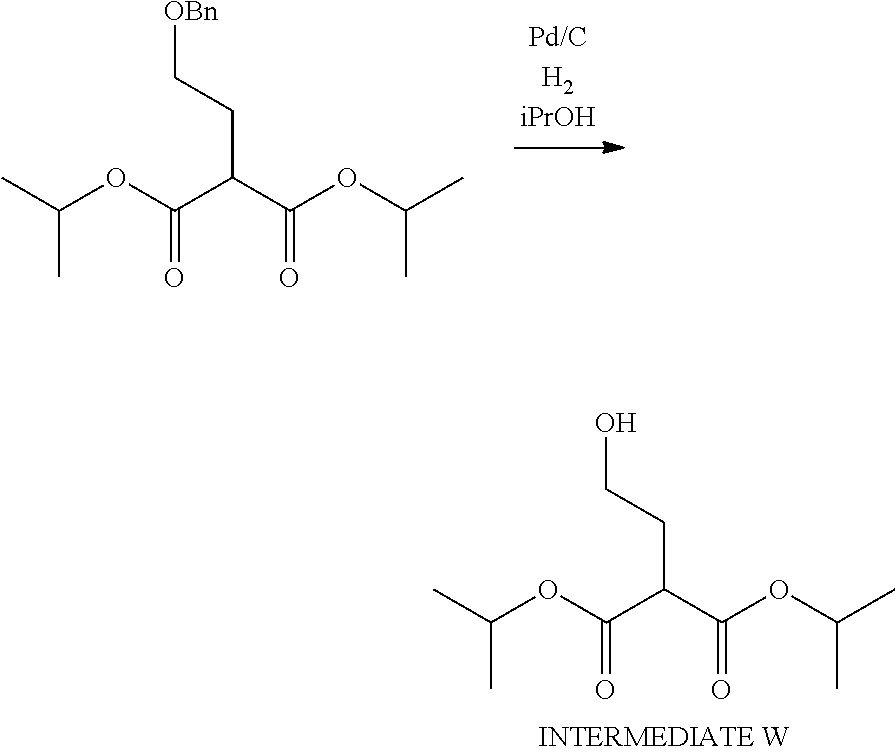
CC(OC(C(C(OC(C)C)=O)CC[OBn])=O)C.CC(OC(C(C(OC(C)C)=O)CCO)=O)C
